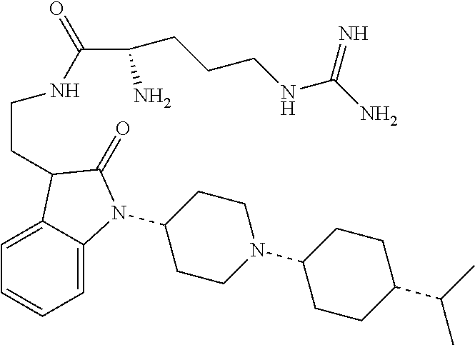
C1(N2C3=CC=CC=C3C(CCNC(C(CCCNC(N)=N)N)=O)C2=O)CCN(C2CCC(C(C)C)CC2)CC1
